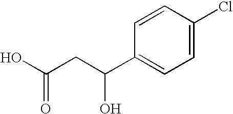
C1=C(Cl)C=CC(C(CC(O)=O)O)=C1
